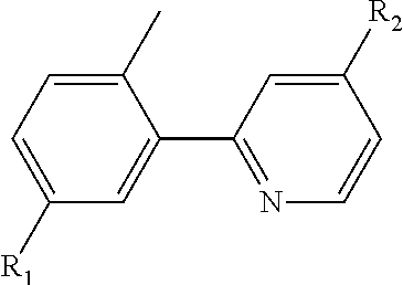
C1(C)=CC=C([R1])C=C1C1=NC=CC([R2])=C1
